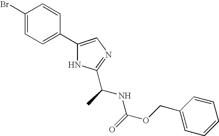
C1(C2=CC=C(Br)C=C2)=CN=C(C(C)NC(=O)OCC2=CC=CC=C2)N1
